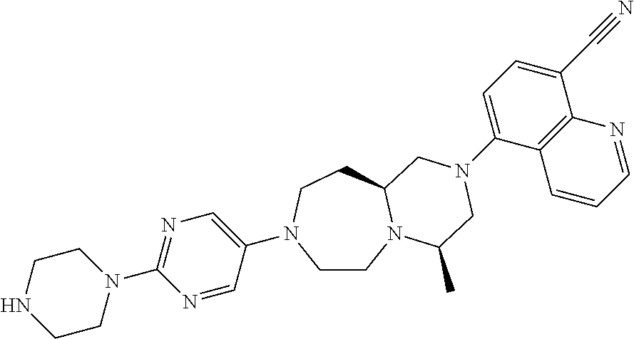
C1CN2C(CCN1C1=CN=C(N3CCNCC3)N=C1)CN(C1=CC=C(C#N)C3=C1C=CC=N3)CC2C
